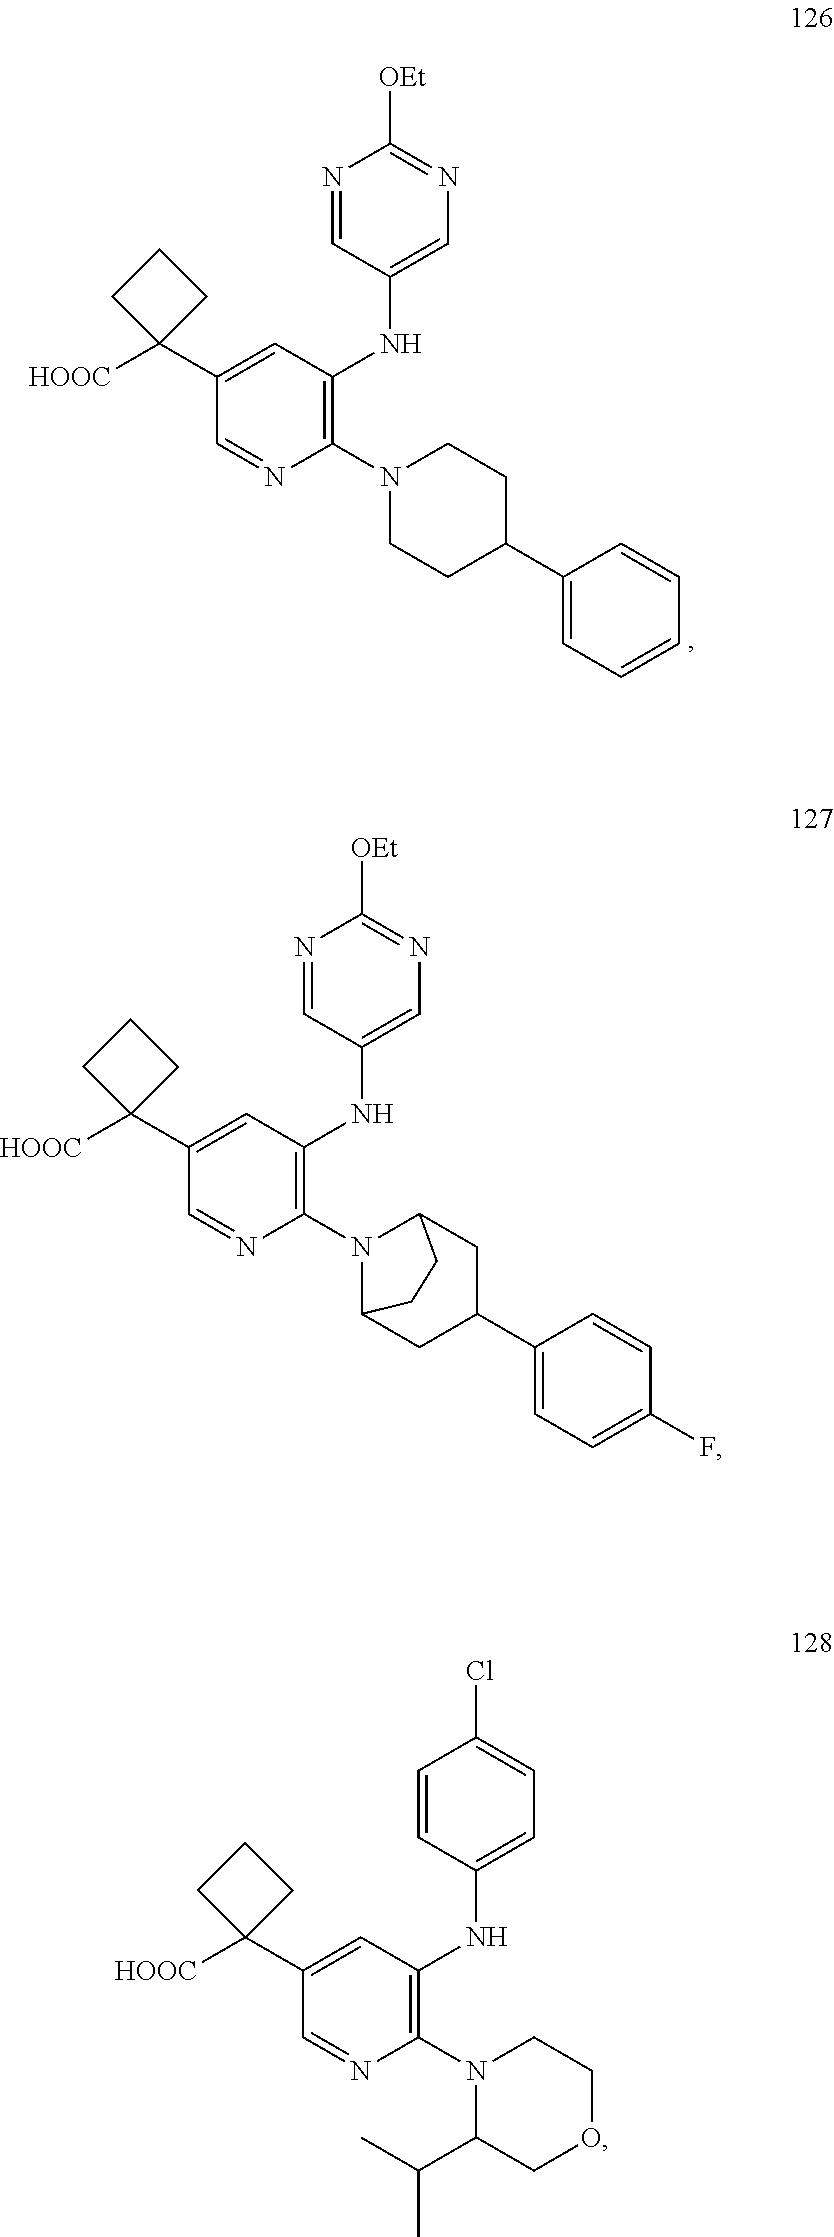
C1(C2([HOOC])CCC2)=CC(NC2=CN=C([OEt])N=C2)=C(N2CCC(C3=CC=CC=C3)CC2)N=C1.C1(C2([HOOC])CCC2)=CC(NC2=CN=C([OEt])N=C2)=C(N2C3CC(C4=CC=C(F)C=C4)CC2CC3)N=C1.C1(C2([HOOC])CCC2)=CC(NC2=CC=C(Cl)C=C2)=C(N2C(C(C)C)COCC2)N=C1
